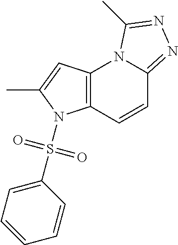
C12=C(C=CC3=NN=C(C)N13)N(S(C1=CC=CC=C1)(=O)=O)C(C)=C2
